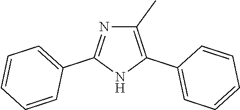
C1(C)=C(C2=CC=CC=C2)NC(C2=CC=CC=C2)=N1
